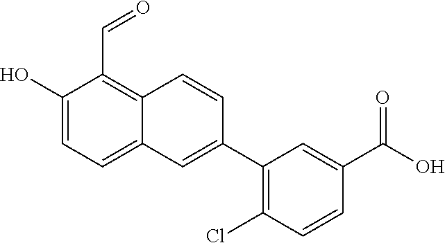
OC1=CC=C2C(=C1C=O)C=CC(C1=C(Cl)C=CC(C(O)=O)=C1)=C2
